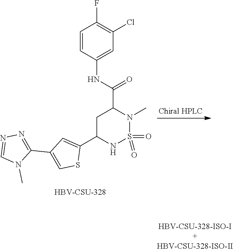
[HBV-CSU-328].C1C(C2=CC(C3=NN=CN3C)=CS2)NS(=O)(=O)N(C)C1C(NC1=CC(Cl)=C(F)C=C1)=O
